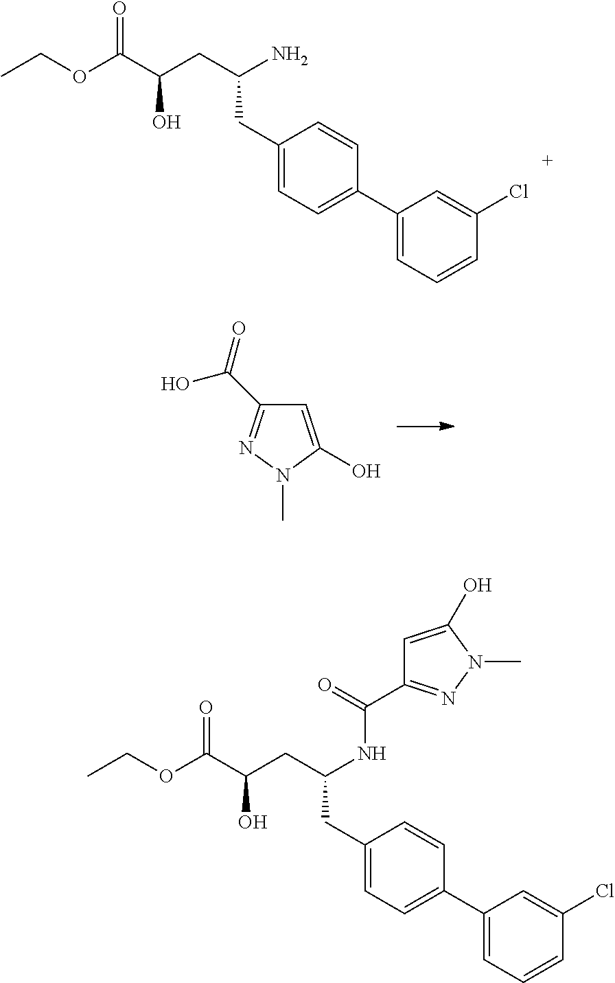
O=C(C(CC(NC(C1=NN(C)C(O)=C1)=O)CC1=CC=C(C2=CC=CC(Cl)=C2)C=C1)O)OCC.O=C(C(CC(N)CC1=CC=C(C2=CC=CC(Cl)=C2)C=C1)O)OCC.C1=C(O)N(C)N=C1C(=O)O
